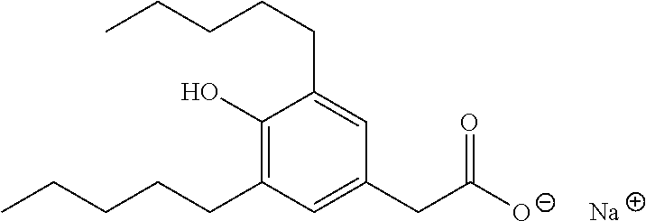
C1(O)=C(CCCCC)C=C(CC([O-])=O)C=C1CCCCC.[Na]
